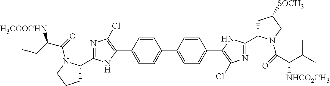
C1(C2=CC=C(C3=C(Cl)N=C(C4CC([SOCH3])CN4C(=O)C(C(C)C)[NHCO2CH3])N3)C=C2)=CC=C(C2=C(Cl)N=C(C3CCCN3C(C([H3COOCHN])C(C)C)=O)N2)C=C1
